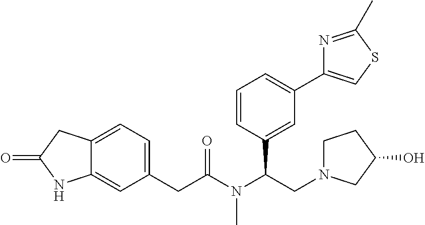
C12=CC(CC(N(C(CN3CCC(O)C3)C3=CC(C4=CSC(C)=N4)=CC=C3)C)=O)=CC=C1CC(=O)N2
